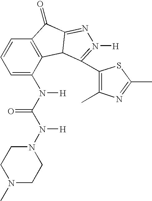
N1(C)CCN(N(C(N(C2=CC=CC3=C2C2C(=NN([H])=C2C2=C(C)N=C(C)S2)C3=O)[H])=O)[H])CC1
